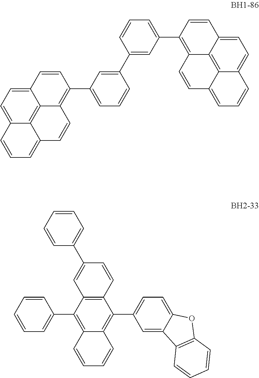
C12=CC=C3C4=C1C(=C(C1=CC=CC(C5=CC(C6=C7C8=C9C(=CC=C8C=C6)C=CC=C9C=C7)=CC=C5)=C1)C=C2)C=CC4=CC=C3.C12=C(C(C3=CC=C4C(=C3)C3=C(O4)C=CC=C3)=C3C(=C1C1=CC=CC=C1)C=CC=C3)C=CC(C1=CC=CC=C1)=C2
